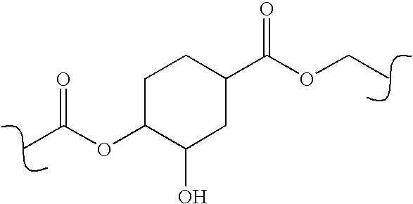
O(C(=O)C)C1C(O)CC(C(=O)OCC)CC1
